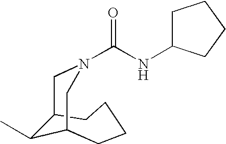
C(N1CC2C(C)C(CCCC2)C1)(NC1CCCC1)=O
